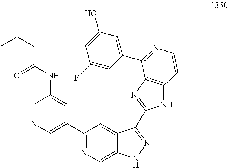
C1=NC=C(C2=NC=C3C(=C2)C(C2=NC4=C(N2)C=CN=C4C2=CC(O)=CC(F)=C2)=NN3)C=C1NC(CC(C)C)=O
